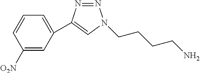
C1([O2N])=CC(C2=CN(CCCCN)N=N2)=CC=C1
